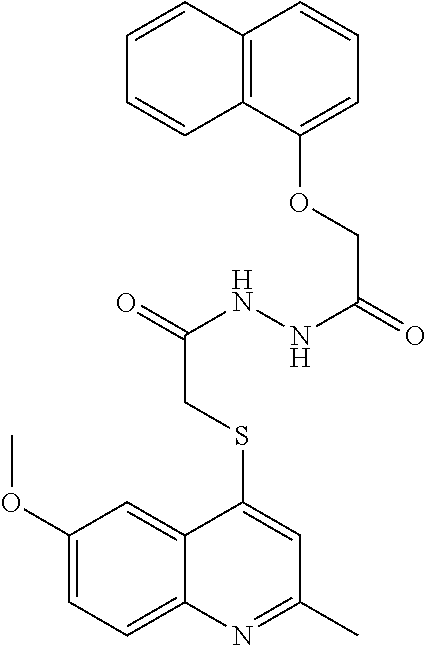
C12=C(C(OCC(=O)NNC(=O)CSC3=CC(C)=NC4=CC=C(OC)C=C34)=CC=C1)C=CC=C2
